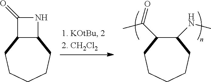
C1(NC)C(C(C)=O)CCCCC1.C12C(CCCCC1)C(=O)N2
